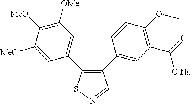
C1([MeO])=CC(C2=C(C3=CC(C(=O)[O-Na+])=C(OC)C=C3)C=NS2)=CC([OMe])=C1[MeO]
